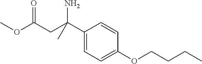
C1(C(CC(OC)=O)(C)N)=CC=C(OCCCC)C=C1
